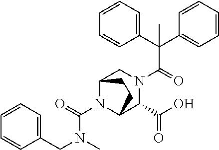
C(C(=O)N1CC2N(C(N(C)CC3=CC=CC=C3)=O)C(C1C(O)=O)CC2)(C1=CC=CC=C1)(C1=CC=CC=C1)C
